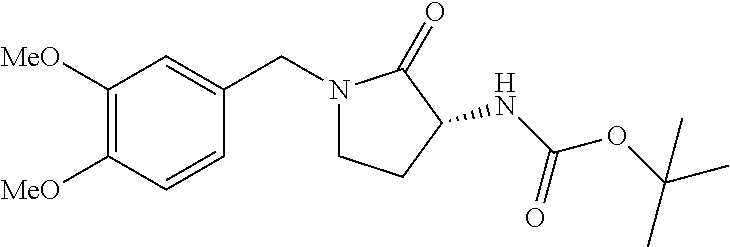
C1([MeO])=C([MeO])C=CC(CN2CCC(NC(OC(C)(C)C)=O)C2=O)=C1
